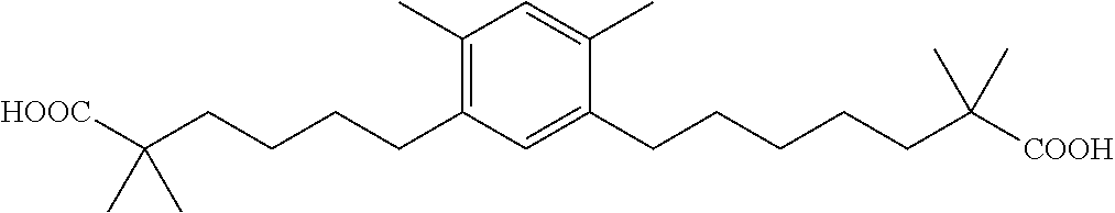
C1(C)=C(CCCCC([HOOC])(C)C)C=C(CCCCCC([COOH])(C)C)C(C)=C1
